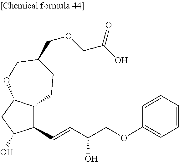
C1(C=CC(COC2=CC=CC=C2)O)C2C(CC1O)OCC(COCC(O)=O)CC2
